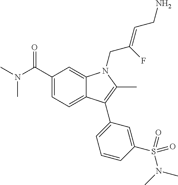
C1(C(N(C)C)=O)=CC=C2C(=C1)N(CC(=CCN)F)C(C)=C2C1=CC=CC(S(N(C)C)(=O)=O)=C1
